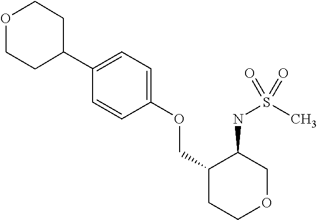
C1(C2=CC=C(OCC3CCOCC3NS(C)(=O)=O)C=C2)CCOCC1
